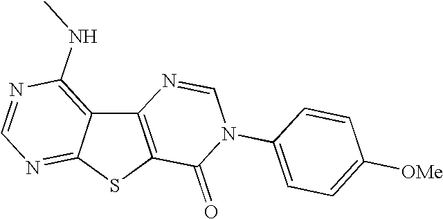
C12=C(SC3=NC=NC(NC)=C13)C(=O)N(C1=CC=C([OMe])C=C1)C=N2
